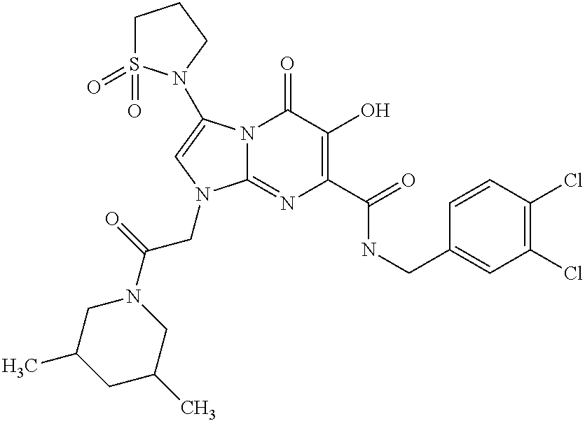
N12C(=NC(C(=O)NCC3=CC(Cl)=C(Cl)C=C3)=C(O)C1=O)N(CC(=O)N1CC(C)CC(C)C1)C=C2N1S(=O)(=O)CCC1
